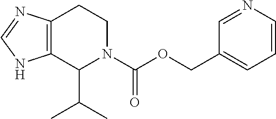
C12=C(C(C(C)C)N(C(OCC3=CC=CN=C3)=O)CC1)NC=N2
